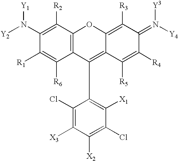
C12=C(C([R2])=C(N([Y1])[Y2])C([R1])=C1[R6])OC1=C([R3])C(=N([Y4])[Y3])C([R4])=C([R5])C1=C2C1=C([X1])C(Cl)=C([X2])C([X3])=C1Cl
